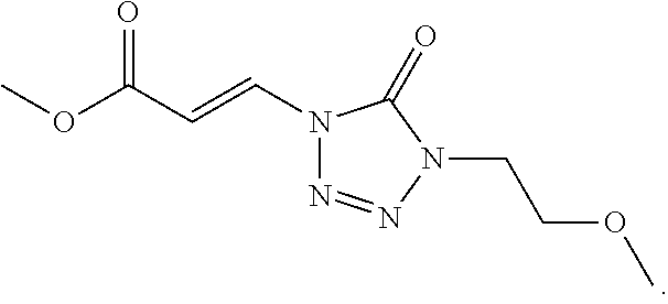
N1(C=CC(OC)=O)N=NN(CCOC)C1=O
